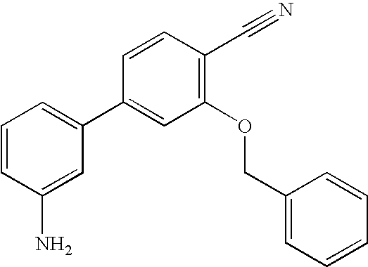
C1(C2=CC=CC(N)=C2)=CC(OCC2=CC=CC=C2)=C(C#N)C=C1
